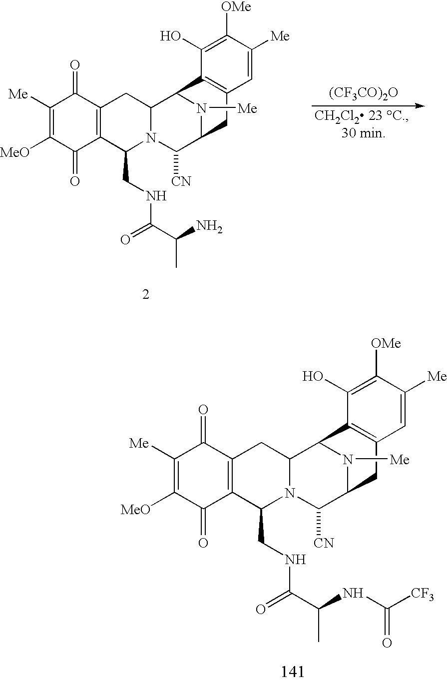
C1([Me])=C([MeO])C(=O)C2=C(C1=O)CC1N(C2CNC(=O)C(NC([CF3])=O)C)C([CN])C2N([Me])C1C1=C(C2)C=C([Me])C([OMe])=C1O.C1([Me])=C([MeO])C(=O)C2=C(C1=O)CC1N(C2CNC(=O)C(N)C)C([CN])C2N([Me])C1C1=C(C2)C=C([Me])C([OMe])=C1O.[(CF3CO)2O]
